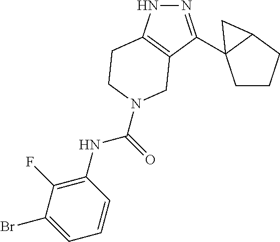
N1=C(C23CCCC2C3)C2=C(N1)CCN(C(NC1=C(F)C(Br)=CC=C1)=O)C2
